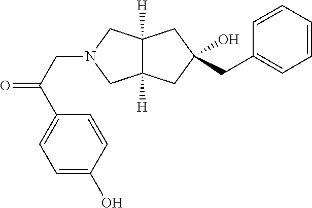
O=C(C1=CC=C(O)C=C1)CN1CC2([H])C([H])(C1)CC(O)(CC1=CC=CC=C1)C2
